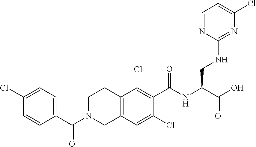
C1(Cl)=CC=C(C(N2CC3=C(CC2)C(Cl)=C(C(NC(C(O)=O)CNC2=NC(Cl)=CC=N2)=O)C(Cl)=C3)=O)C=C1
